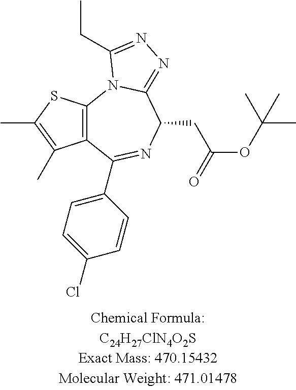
C12=C(SC(C)=C1C)N1C(=NN=C1CC)C(CC(OC(C)(C)C)=O)N=C2C1=CC=C(Cl)C=C1
